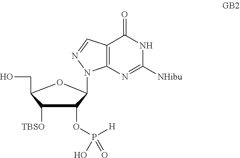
N1C([NHibu])=NC2=C(C1=O)C=NN2C1C(OP(=O)([H])O)C([TBSO])C(CO)O1
